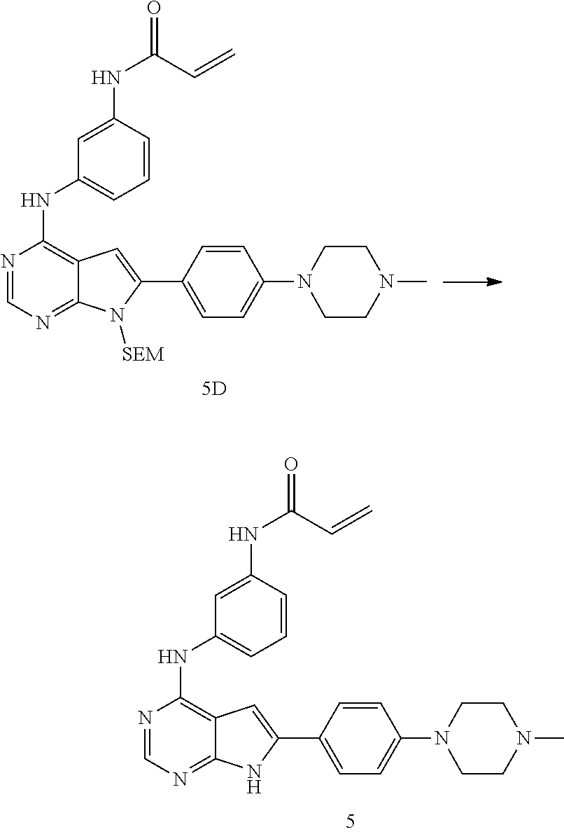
N1=CN=C2C(=C1NC1=CC=CC(NC(=O)C=C)=C1)C=C(C1=CC=C(N3CCN(C)CC3)C=C1)N2.N1=CN=C2C(=C1NC1=CC=CC(NC(=O)C=C)=C1)C=C(C1=CC=C(N3CCN(C)CC3)C=C1)N2[SEM]
